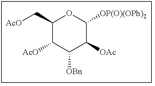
C1(C[AcO])C([AcO])C([OBn])C([OAc])C([OP(O)(OPh)2])O1
